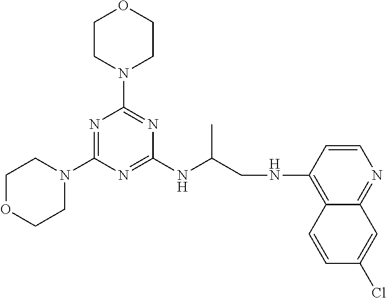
N1=C(N2CCOCC2)N=C(NC(CNC2=C3C(=NC=C2)C=C(Cl)C=C3)C)N=C1N1CCOCC1
